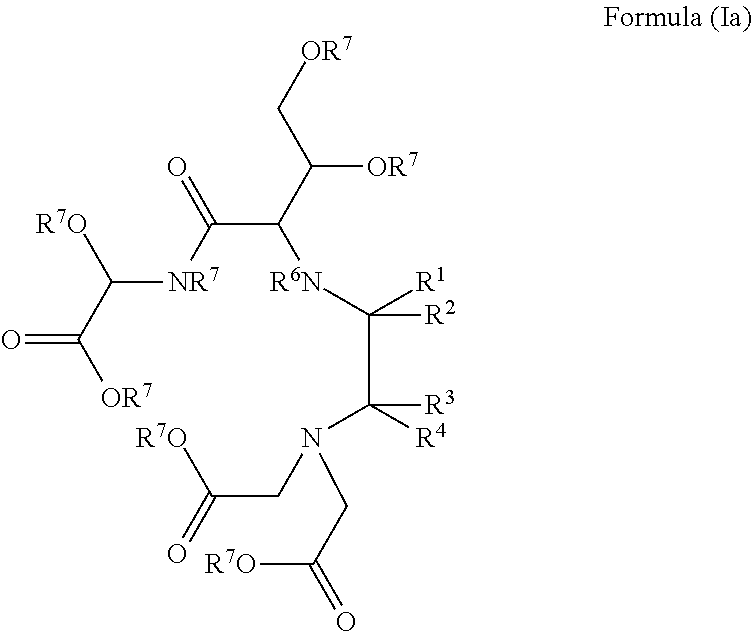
C(C(=O)[NR7]C(C([OR7])=O)[R7O])(C(C[OR7])[OR7])[R6N]C(C([R3])([R4])N(CC(=O)[R7O])CC([R7O])=O)([R1])[R2]
